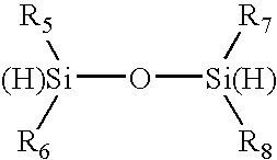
[(H)Si](O[Si(H)]([R7])[R8])([R5])[R6]
